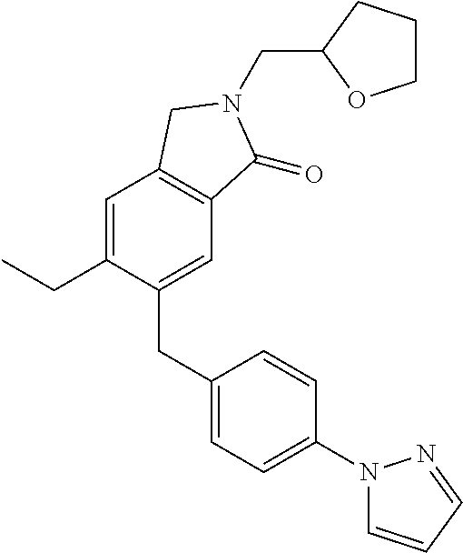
C1=C(CC)C(CC2=CC=C(N3C=CC=N3)C=C2)=CC2=C1CN(CC1CCCO1)C2=O
